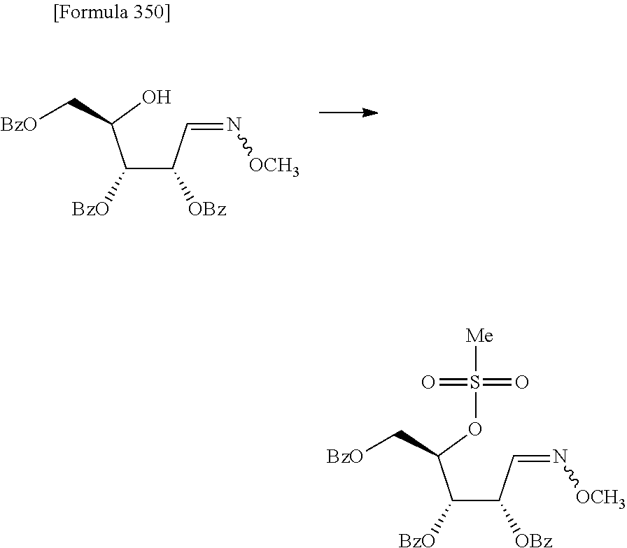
C(C(C=N[OCH3])[OBz])(C(O)C[BzO])[BzO].C(C(C=N[OCH3])[OBz])(C(OS(=O)(=O)[Me])C[BzO])[BzO]
